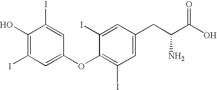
C1(O)=C(I)C=C(OC2=C(I)C=C(CC(N)C(=O)O)C=C2I)C=C1I
